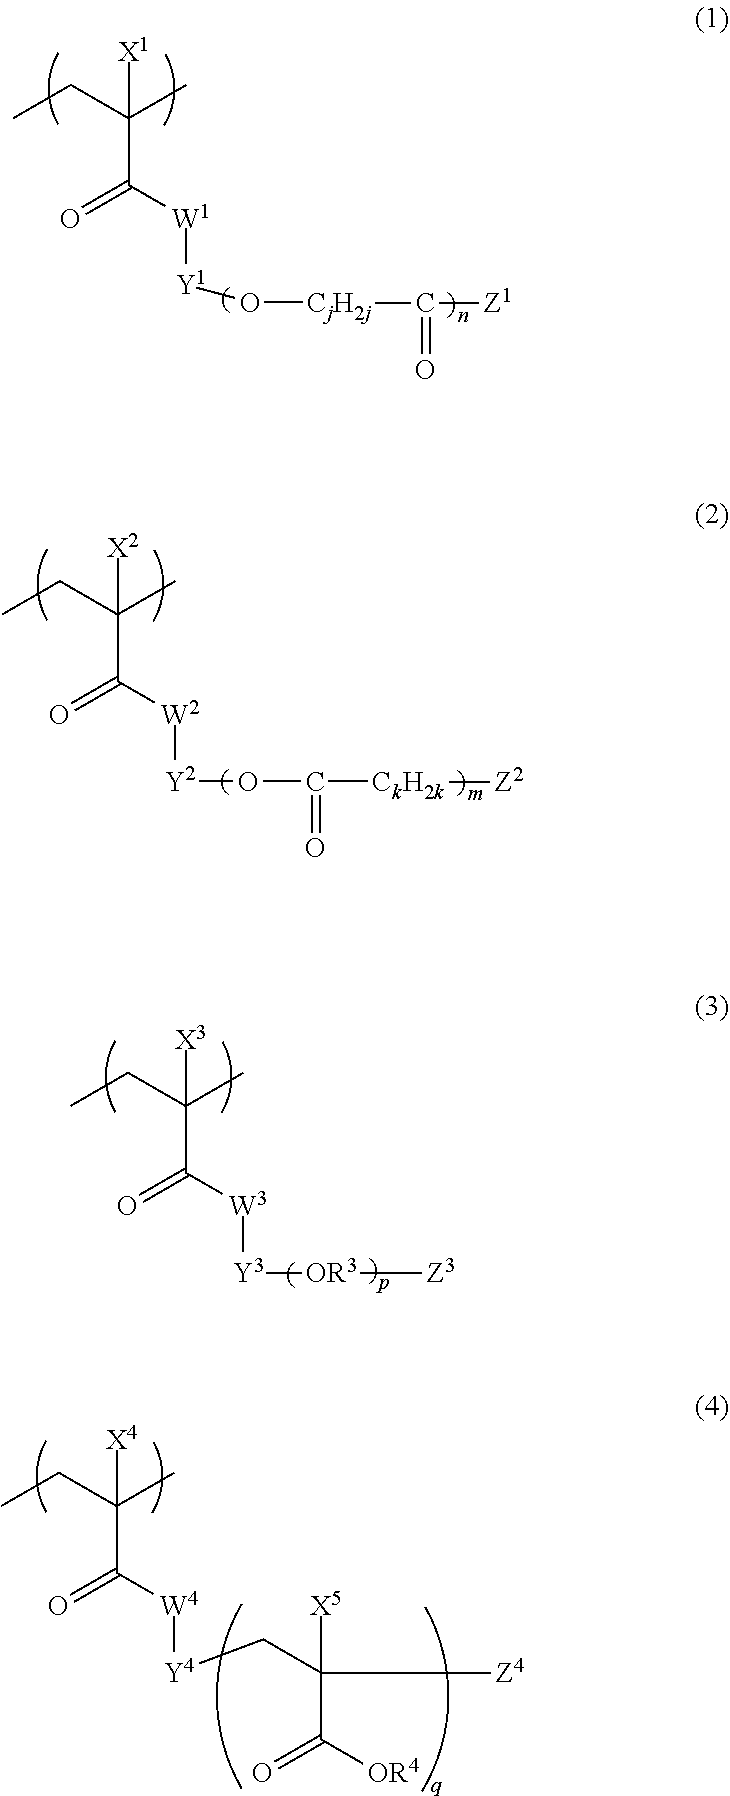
C(C([W1][Y1]O[CjH2j]C(=O)[Z1])=O)(CC)(C)[X1].C(C([W3][Y3][OR3][Z3])=O)(CC)(C)[X3].C(C([W4][Y4]CC([Z4])([X5])C(=O)[OR4])=O)(CC)(C)[X4].C(C([W2][Y2]OC(=O)[CkH2k][Z2])=O)(CC)(C)[X2]
